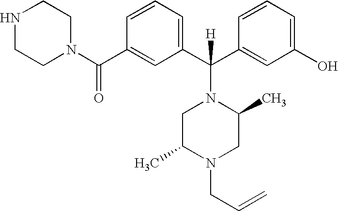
N1CCN(C(C2=CC(C(C3=CC(O)=CC=C3)([H])N3CC(C)N(CC=C)CC3C)=CC=C2)=O)CC1
